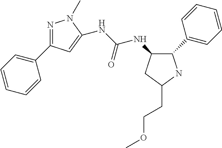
C1(C2=CC=CC=C2)NC(CCOC)CC1NC(NC1=CC(C2=CC=CC=C2)=NN1C)=O
